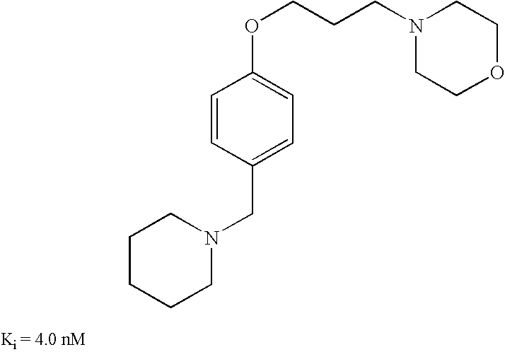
C1CCCN(CC2=CC=C(OCCCN3CCOCC3)C=C2)C1
